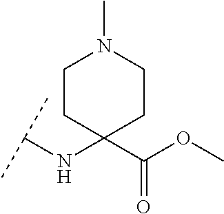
C(NC1(C(OC)=O)CCN(C)CC1)(C)C
